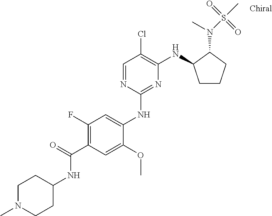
C1(NC2=CC(F)=C(C(=O)NC3CCN(C)CC3)C=C2OC)=NC(NC2CCCC2N(C)S(C)(=O)=O)=C(Cl)C=N1
